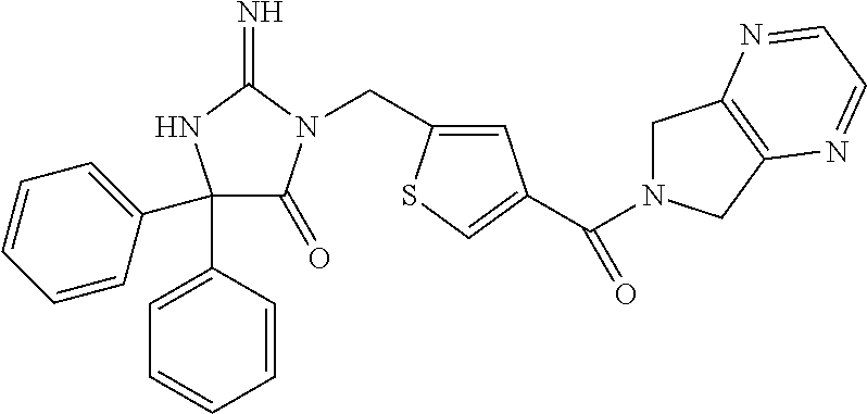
C1(C2=CC=CC=C2)(C2=CC=CC=C2)C(=O)N(CC2=CC(C(=O)N3CC4=C(C3)N=CC=N4)=CS2)C(=N)N1
